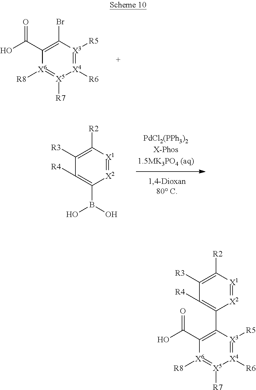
[X6]1([R8])=[X5]([R7])[X4]([R6])=[X3]([R5])C(Br)=C1C(=O)O.C1([R4])=C(B(O)O)[X2]=[X1]C([R2])=C1[R3].C1([R4])=C(C2=C(C(=O)O)[X6]([R8])=[X5]([R7])[X4]([R6])=[X3]2[R5])[X2]=[X1]C([R2])=C1[R3]
